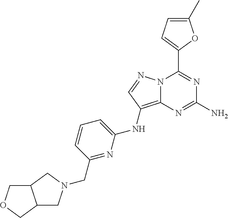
N12C(=C(NC3=CC=CC(CN4CC5C(C4)COC5)=N3)C=N1)N=C(N)N=C2C1=CC=C(C)O1
